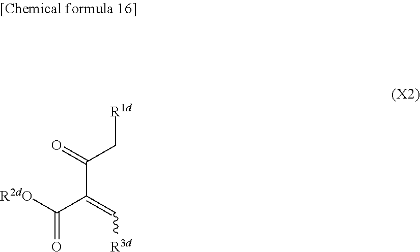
[R1d]CC(C(=C[R3d])C([R2dO])=O)=O
